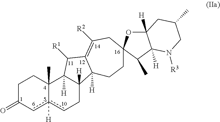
C1C(=O)cc2([H])cCC3([H])C([H])(C2(C)C1)C([R1])C1=C([R2])CC2(CCC31[H])OC1([H])C([H])(C2C)N([R3])CC(C)C1
